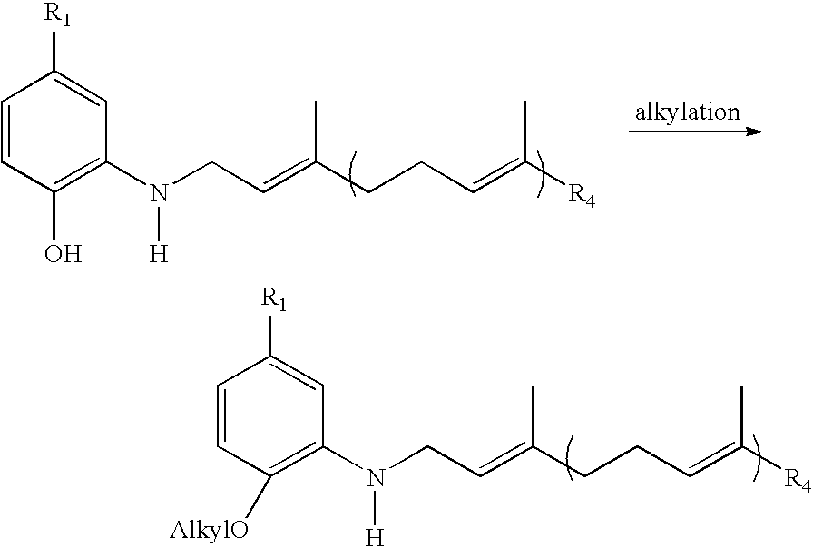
C1=CC(O)=C(N(CC=C(CCC=C([R4])C)C)[H])C=C1[R1].C1=CC([AlkylO])=C(N(CC=C(CCC=C([R4])C)C)[H])C=C1[R1]
